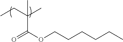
CCC(C)(C(OCCCCCC)=O)C
